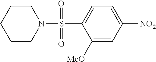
C1([MeO])=CC([NO2])=CC=C1S(=O)(=O)N1CCCCC1
